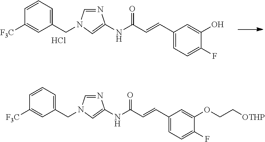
[F3C]C1=CC(CN2C=NC(NC(C=CC3=CC=C(F)C(O)=C3)=O)=C2)=CC=C1.Cl.[F3C]C1=CC(CN2C=NC(NC(C=CC3=CC=C(F)C(OCC[OTHP])=C3)=O)=C2)=CC=C1
